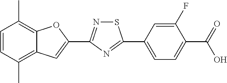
C1=CC(C)=C2C(=C1C)OC(C1=NSC(C3=CC=C(C(=O)O)C(F)=C3)=N1)=C2
